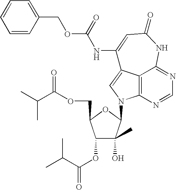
C12=C3N=CN=C1NC(=O)C=C(NC(=O)OCC1=CC=CC=C1)C2=CN3C1C(O)(C)C(OC(C(C)C)=O)C(COC(C(C)C)=O)O1
